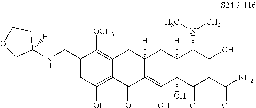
C1(CNC2([H])CCOC2)=CC(O)=C2C(=C1[OCH3])CC1([H])C(=C(O)C3(O)C([H])(C1)C(N(C)C)C(O)=C(C(N)=O)C3=O)C2=O
